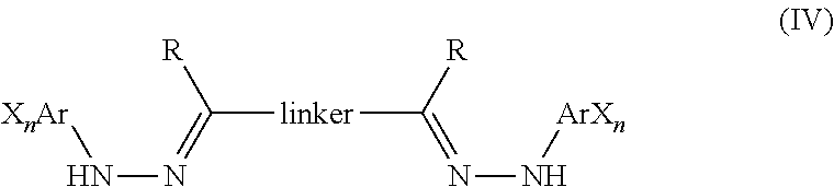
C([linker]C([R])=NN[ArXn])(=NN[XnAr])[R]
